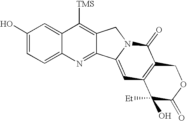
C1(O)=CC=C2C(=C1)C([TMS])=C1C(=N2)C2=CC3=C(C(=O)N2C1)COC(=O)C3([Et])O
